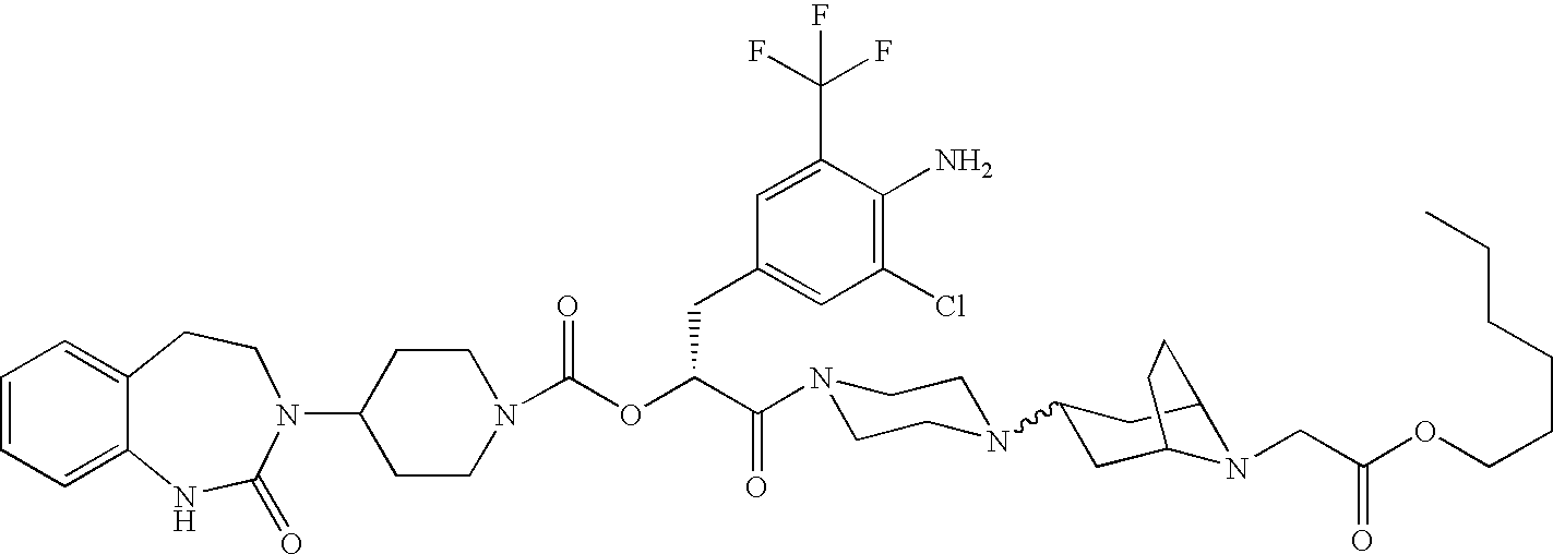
C1(N2C(=O)NC3=CC=CC=C3CC2)CCN(C(OC(C(N2CCN(C3CC4N(CC(OCCCCCC)=O)C(C3)CC4)CC2)=O)CC2=CC(Cl)=C(N)C(C(F)(F)F)=C2)=O)CC1
